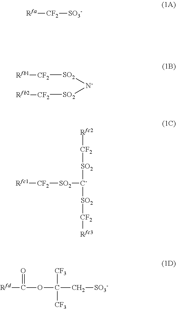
[Rfa][CF2][SO3-].[SO2]([N-][SO2][CF2][Rfb2])[CF2][Rfb1].[Rfc1][CF2][SO2][C-]([SO2][CF2][Rfc2])[SO2][CF2][Rfc3].[Rfd]C(OC([CF3])([CF3])C[SO3-])=O
